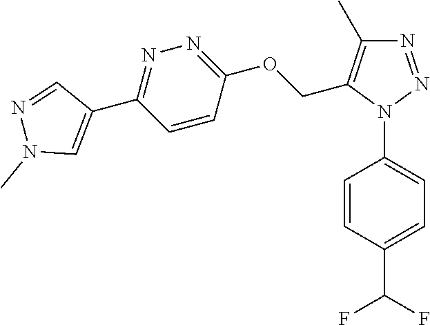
C1=CC(N2N=NC(C)=C2COC2=NN=C(C3=CN(C)N=C3)C=C2)=CC=C1C(F)F
